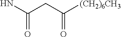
NC(CC([(CH2)6CH3])=O)=O
